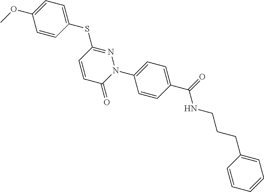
C1=CC(SC2=NN(C3=CC=C(C(=O)NCCCC4=CC=CC=C4)C=C3)C(=O)C=C2)=CC=C1OC
